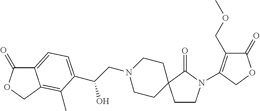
C1CN(C2=C(COC)C(=O)OC2)C(=O)C12CCN(CC(O)C1=CC=C3C(=O)OCC3=C1C)CC2
